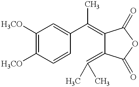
C1([H3CO])=C([H3CO])C=CC(C(=C2C(=C(C)C)C(=O)OC2=O)C)=C1
